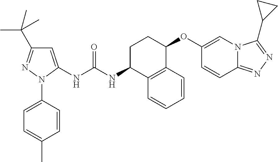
C1=C(NC(NC2C3=C(C(OC4=CN5C(=NN=C5C5CC5)C=C4)CC2)C=CC=C3)=O)N(C2=CC=C(C)C=C2)N=C1C(C)(C)C
